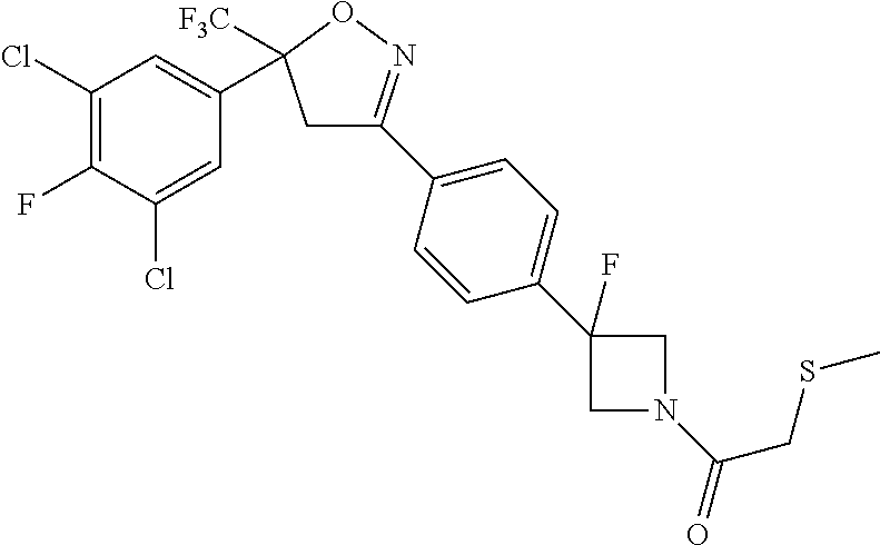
C1=C(Cl)C(F)=C(Cl)C=C1C1([F3C])CC(C2=CC=C(C3(F)CN(C(=O)CSC)C3)C=C2)=NO1
